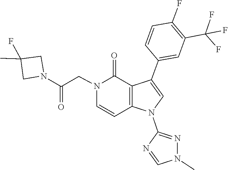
C1=NC(N2C3=C(C(=O)N(CC(N4CC(C)(F)C4)=O)C=C3)C(C3=CC(C(F)(F)F)=C(F)C=C3)=C2)=NN1C
